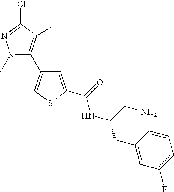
N1(C)C(C2=CSC(C(=O)NC(CC3=CC(F)=CC=C3)CN)=C2)=C(C)C(Cl)=N1
